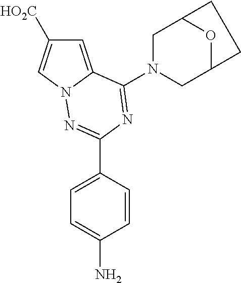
C1=C2N(C=C1[HO2C])N=C(C1=CC=C(N)C=C1)N=C2N1CC2OC(C1)CC2
